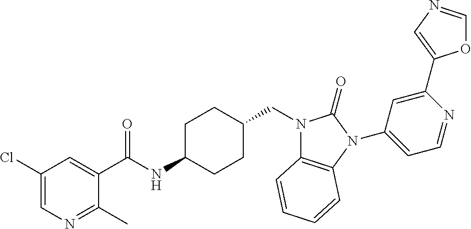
C1(Cl)=CN=C(C)C(C(NC2CCC(CN3C4=C(N(C5=CC=NC(C6=CN=CO6)=C5)C3=O)C=CC=C4)CC2)=O)=C1
